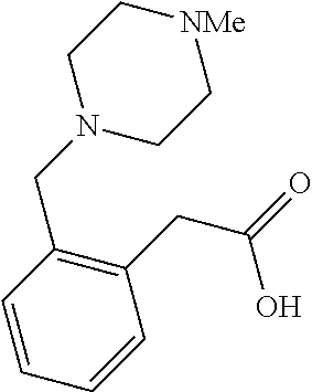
C1(CC(O)=O)=C(CN2CC[NMe]CC2)C=CC=C1
